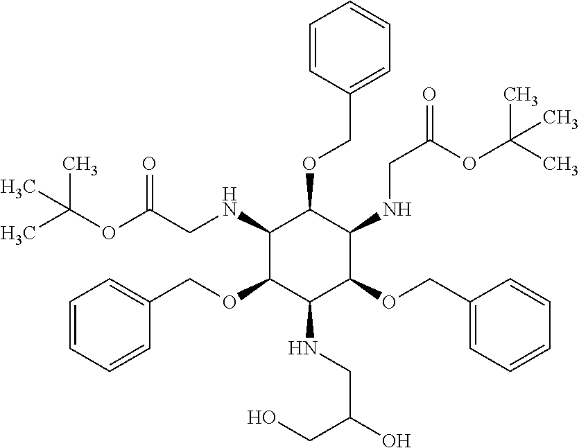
C1(NCC(OC(C)(C)C)=O)C(OCC2=CC=CC=C2)C(NCC(O)CO)C(OCC2=CC=CC=C2)C(NCC(OC(C)(C)C)=O)C1OCC1=CC=CC=C1
